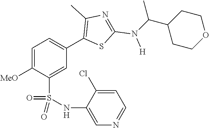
C1=C([MeO])C(S(NC2=CN=CC=C2Cl)(=O)=O)=CC(C2=C(C)N=C(N([H])C(C3CCOCC3)C)S2)=C1
